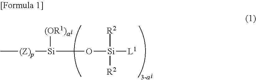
C[(Z)p][Si]([(OR1)])O[Si]([R2])([R2])[L1]
